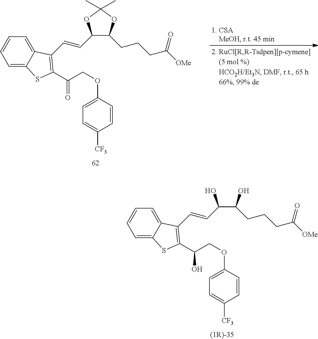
C1=C2C(=CC=C1)C(C=CC(C(O)CCCC([OMe])=O)O)=C(C(COC1=CC=C([CF3])C=C1)O)S2.C1=C2C(=CC=C1)C(C=CC1C(CCCC([OMe])=O)OC(C)(C)O1)=C(C(COC1=CC=C([CF3])C=C1)=O)S2
